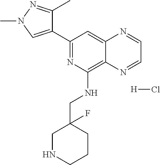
C1(C2=NC(NCC3(F)CNCCC3)=C3C(=C2)N=CC=N3)=CN(C)N=C1C.[H]Cl
